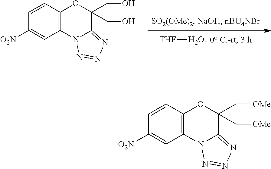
[THF][H2O].C1([O2N])=CC2=C(OC(CO)(CO)C3=NN=NN23)C=C1.C1([O2N])=CC2=C(OC(C[OMe])(C[OMe])C3=NN=NN23)C=C1
